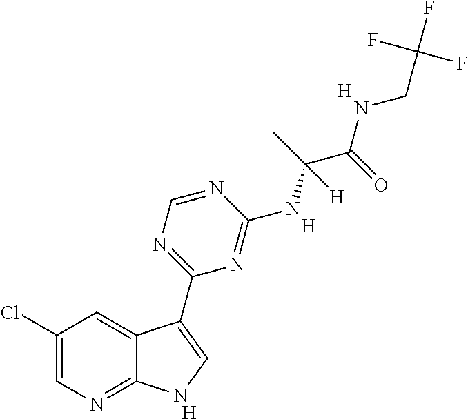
N1=CN=C(C2=CNC3=NC=C(Cl)C=C32)N=C1NC(C(NCC(F)(F)F)=O)(C)[H].[H].[H].[H]
